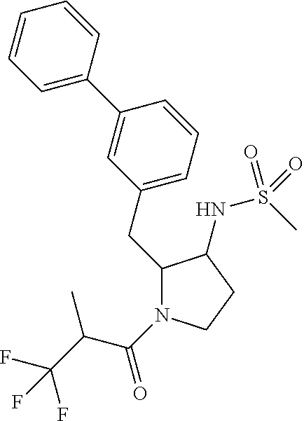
C1(CC2=CC=CC(C3=CC=CC=C3)=C2)N(C(=O)C(C(F)(F)F)C)CCC1NS(C)(=O)=O
